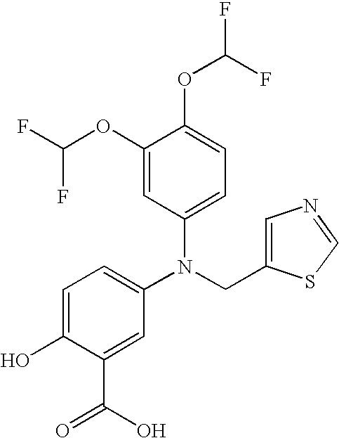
N(CC1=CN=CS1)(C1=CC=C(O)C(C(=O)O)=C1)C1=CC=C(OC(F)F)C(OC(F)F)=C1
